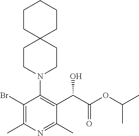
BrC1=C(C)N=C(C)C(C(C(OC(C)C)=O)O)=C1N1CCC2(CC1)CCCCC2
